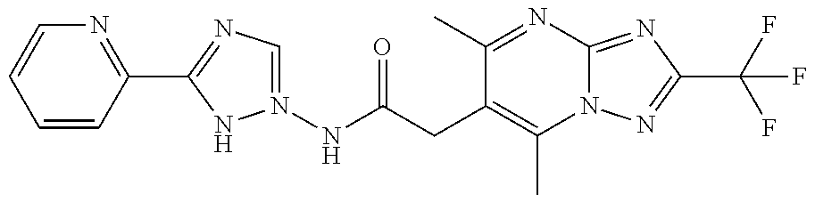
N1(NC(CC2=C(C)N3C(=NC(C(F)(F)F)=N3)N=C2C)=O)=CN=C(C2=NC=CC=C2)N1
